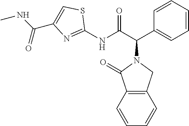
C1(NC(C(C2=CC=CC=C2)N2C(=O)C3=C(C2)C=CC=C3)=O)=NC(C(NC)=O)=CS1
